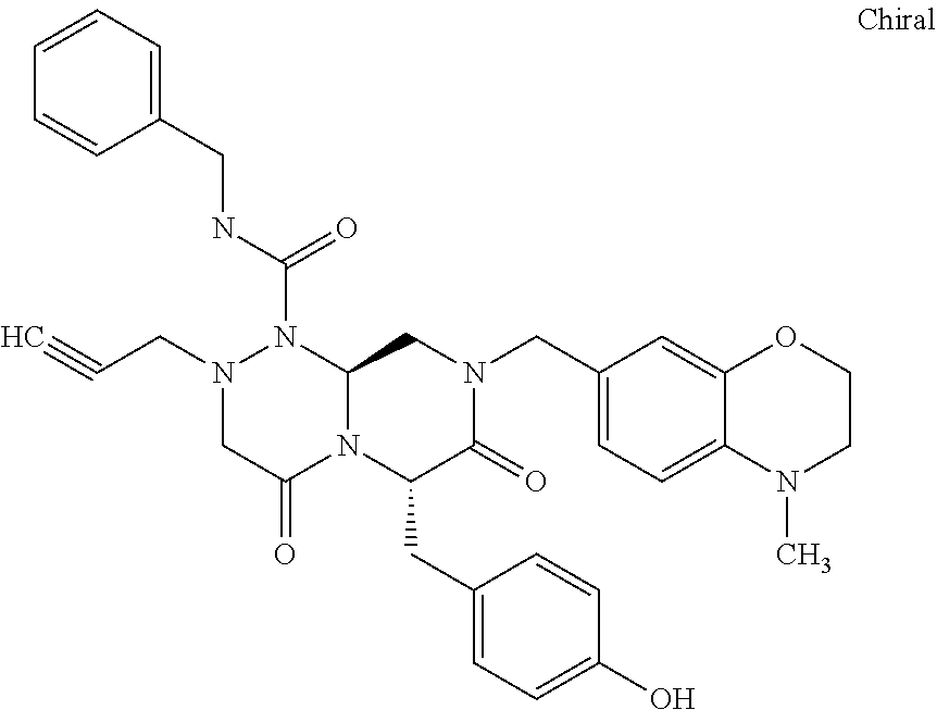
N(C(=O)N1N(CC#C)CC(=O)N2C1CN(CC1=CC=C3C(=C1)OCCN3C)C(=O)C2CC1=CC=C(O)C=C1)CC1=CC=CC=C1
